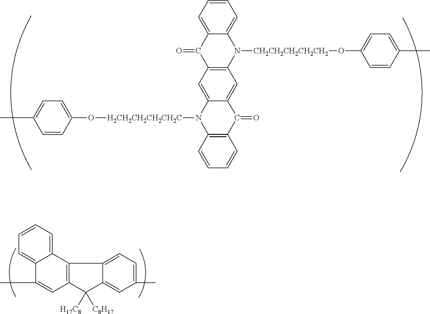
C12=C(C3=CC=CC=C3C(C)=C1)C1=CC=C(C)C=C1C2([C8H17])[H17C8].C1=CC=C2C(=C1)N([CH2CH2CH2CH2CH2]OC1=CC=C(C)C=C1)C1=C(C2=O)C=C2C(=C1)C(=O)C1=C(N2[H2CH2CH2CH2CH2C]OC2=CC=C(C)C=C2)C=CC=C1
